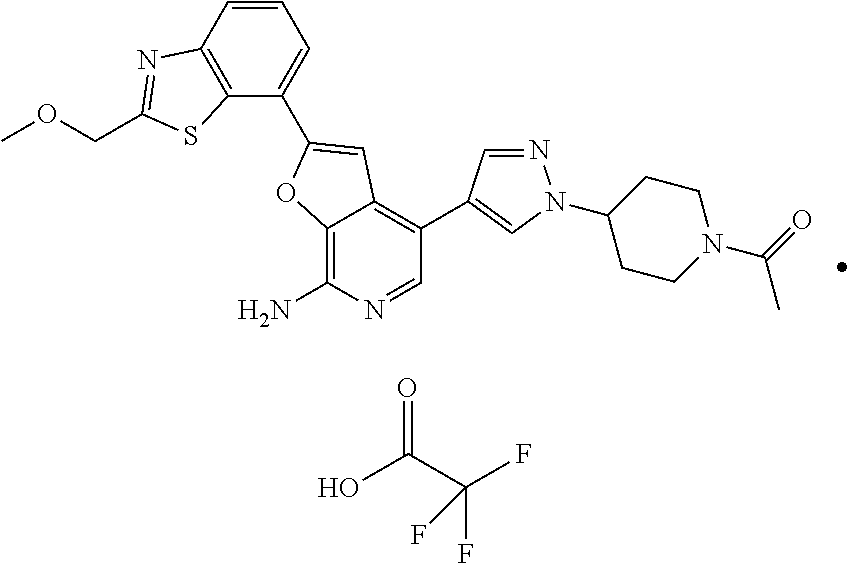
C12=C(N)N=CC(C3=CN(C4CCN(C(=O)C)CC4)N=C3)=C1C=C(C1=CC=CC3=C1SC(COC)=N3)O2.OC(C(F)(F)F)=O
